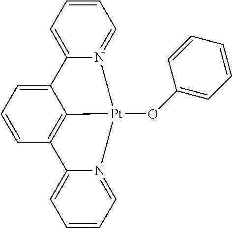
C12=C3C=CC=C1C1=CC=CC=N1[Pt]2(OC1=CC=CC=C1)N1=CC=CC=C31
